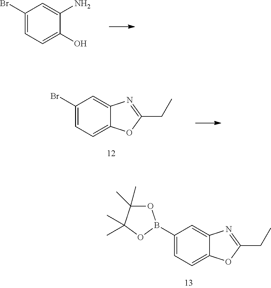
C1(Br)=CC=C(O)C(N)=C1.C1(Br)=CC=C2C(=C1)N=C(CC)O2.C1(B2OC(C)(C)C(C)(C)O2)=CC=C2C(=C1)N=C(CC)O2
